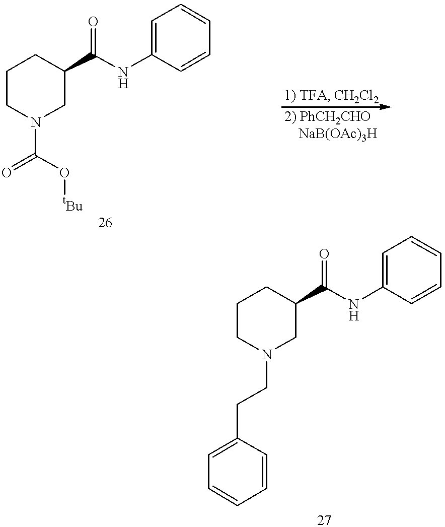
C1CN(C(=O)O[tBu])CC(C(NC2=CC=CC=C2)=O)C1.C1CN(CCC2=CC=CC=C2)CC(C(NC2=CC=CC=C2)=O)C1
